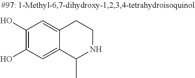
C1(O)=C(O)C=C2C(=C1)CCNC2C
